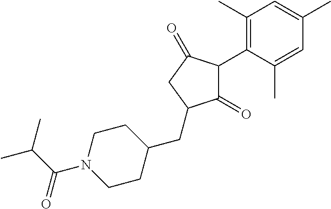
C1(=O)C(C2=C(C)C=C(C)C=C2C)C(=O)CC1CC1CCN(C(C(C)C)=O)CC1
